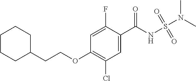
O=S(=O)(N(C)C)NC(C1=CC(Cl)=C(OCCC2CCCCC2)C=C1F)=O
